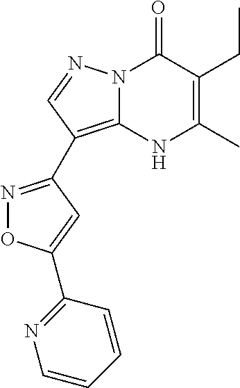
C1(C)=C(CC)C(=O)N2C(=C(C3=NOC(C4=NC=CC=C4)=C3)C=N2)N1
